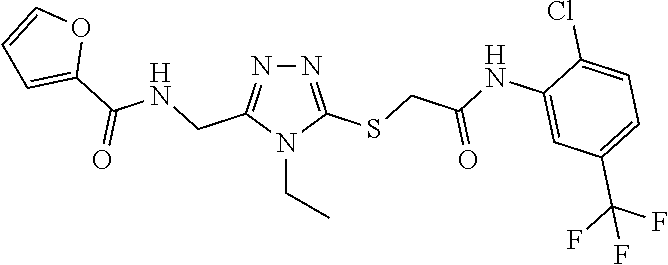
N1=C(SCC(NC2=CC(C(F)(F)F)=CC=C2Cl)=O)N(CC)C(CNC(C2=CC=CO2)=O)=N1
